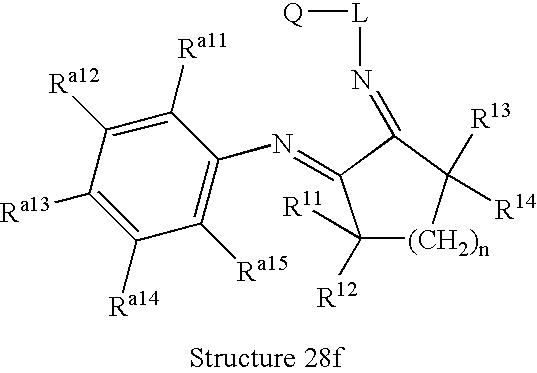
C1([Ra15])=C(N=C2C([R12])([R11])[(CH2)n]C([R14])([R13])C2=N[L][Q])C([Ra11])=C([Ra12])C([Ra13])=C1[Ra14]
